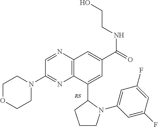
C1OCCN(C2=NC3=C(N=C2)C=C(C(=O)NCCO)C=C3C2N(C3=CC(F)=CC(F)=C3)CCC2)C1
